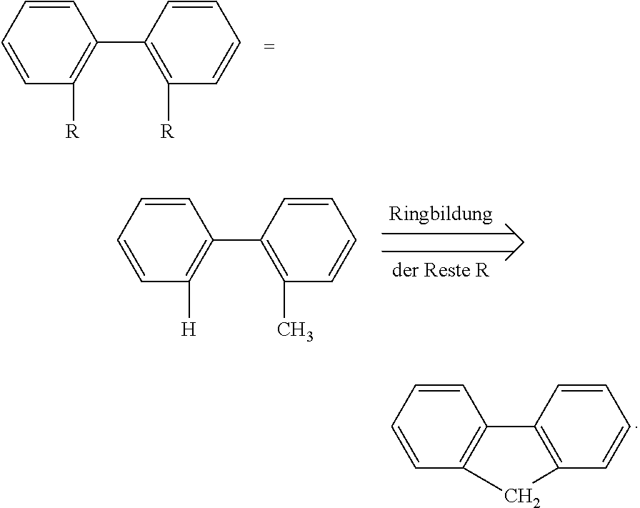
C1=CC=CC([R])=C1C1=C([R])C=CC=C1.C1=CC=CC([H])=C1C1=C(C)C=CC=C1.C1=CC=CC2=C1C1=C(C2)C=CC=C1
